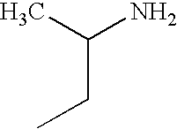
CC(N)CC
